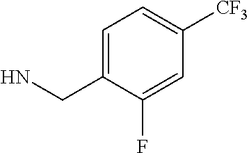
NCC1=CC=C([CF3])C=C1F
